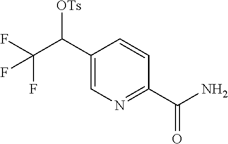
C1(C(C(F)(F)F)[OTs])=CN=C(C(N)=O)C=C1
